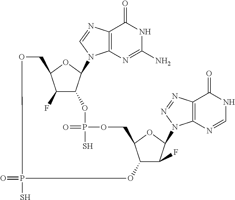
C12=C(N=CN1C1C3C(F)C(O1)COP(S)(=O)OC1C(F)C(N4C5=C(C(=O)NC=N5)N=N4)OC1COP(=O)(S)O3)C(=O)NC(N)=N2
